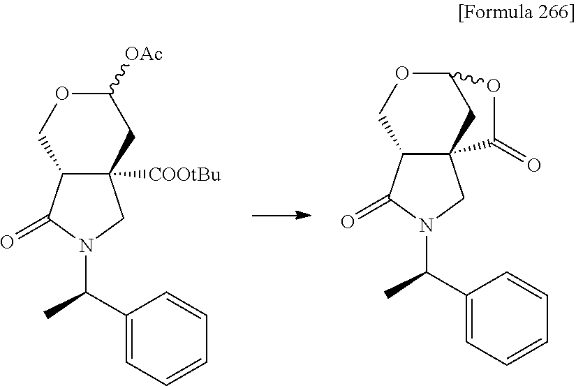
C123C(C(=O)N(C(C)C4=CC=CC=C4)C1)COC(C2)OC3=O.C12([COOtBu])C(C(=O)N(C(C)C3=CC=CC=C3)C1)COC([OAc])C2
